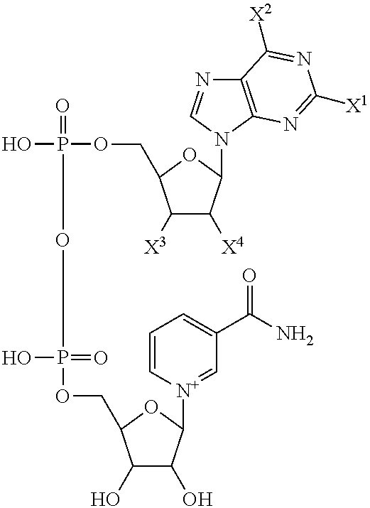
OP(=O)(OP(O)(=O)OCC1C(O)C(O)C([N+]2=CC(C(N)=O)=CC=C2)O1)OCC1C([X3])C([X4])C(N2C=NC3=C2N=C([X1])N=C3[X2])O1
